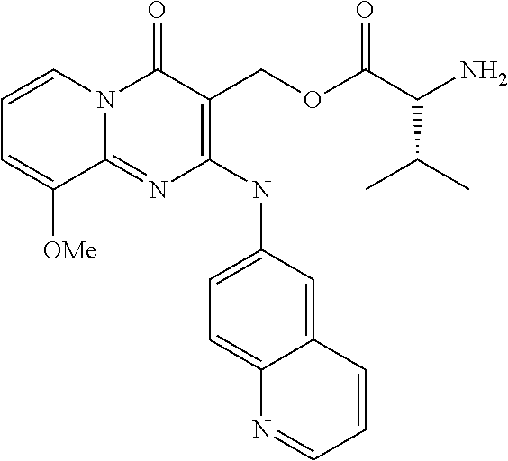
C12=NC(NC3=CC=C4C(=C3)C=CC=N4)=C(COC(=O)C(C(C)C)N)C(=O)N1C=CC=C2[OMe]
